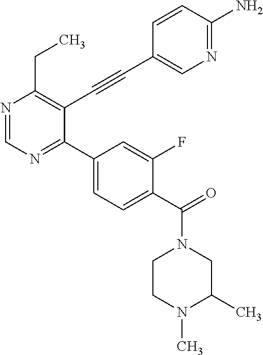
N1=CN=C(C2=CC=C(C(=O)N3CCN(C)C(C)C3)C(F)=C2)C(C#CC2=CN=C(N)C=C2)=C1CC
